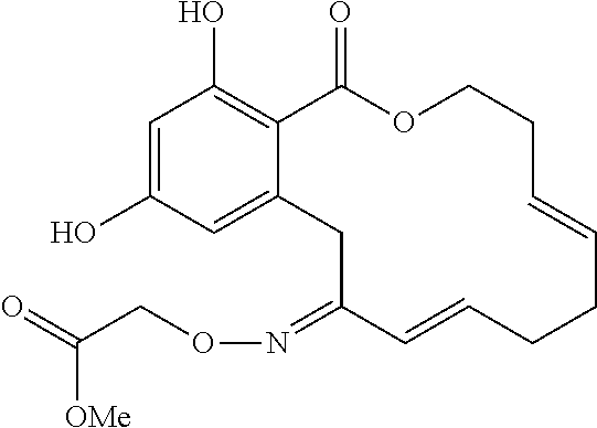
C1=C(O)C=C2C(=C1O)C(=O)OCCC=CCCC=CC(=NOCC(=O)[OMe])C2
